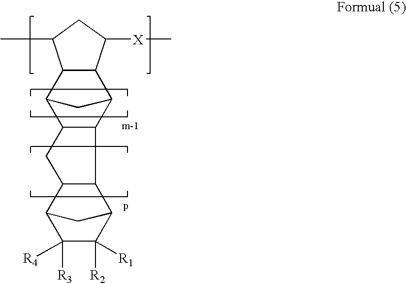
C1([R4])([R3])C([R1])([R2])C2C3C(C1C2)CC1C3C2C3C(C1C2)C(C)CC3[X]C
